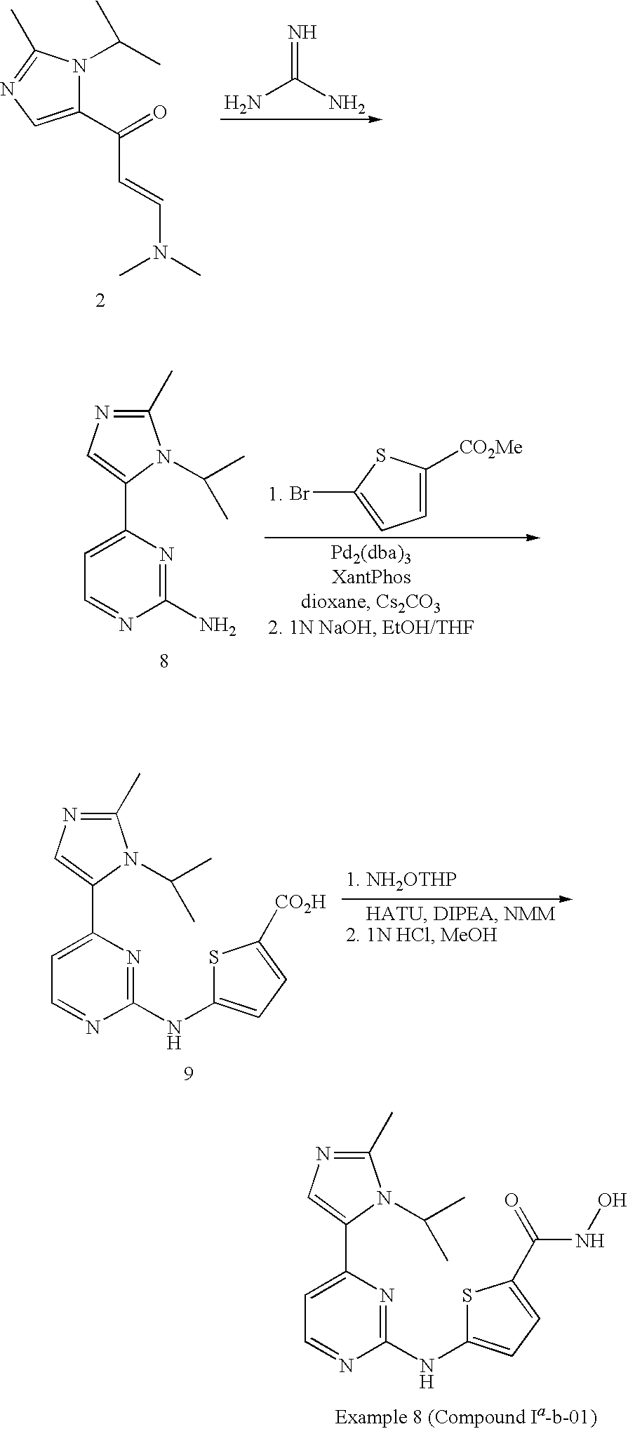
C1(C)=NC=C(C2=CC=NC(NC3=CC=C(C(NO)=O)S3)=N2)N1C(C)C.C1(C(=O)C=CN(C)C)=CN=C(C)N1C(C)C.NC(N)=N.C1(C)=NC=C(C2=CC=NC(N)=N2)N1C(C)C.C1=C([CO2Me])SC(Br)=C1.C1(C)=NC=C(C2=CC=NC(NC3=CC=C([CO2H])S3)=N2)N1C(C)C
